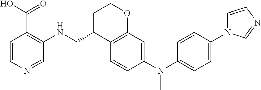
C1=CN=CC(NCC2C3=C(OCC2)C=C(N(C2=CC=C(N4C=CN=C4)C=C2)C)C=C3)=C1C(O)=O
